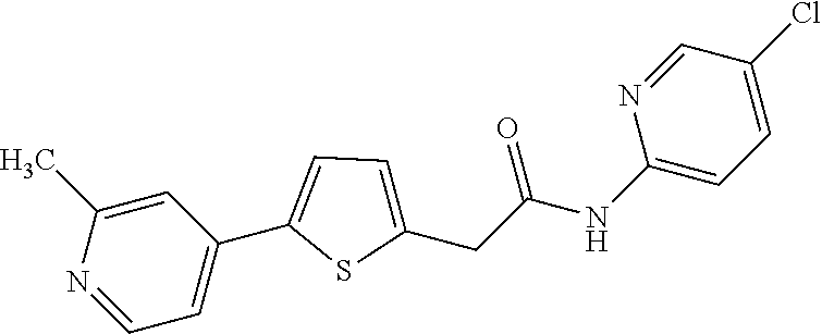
C1(CC(NC2=CC=C(Cl)C=N2)=O)=CC=C(C2=CC=NC(C)=C2)S1
